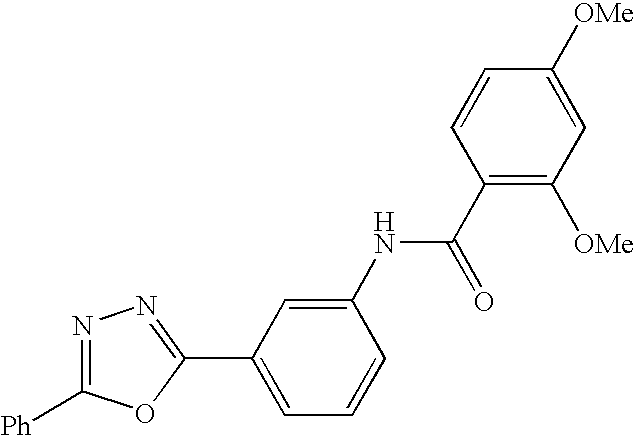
C1([Ph])=NN=C(C2=CC=CC(NC(=O)C3=C([OMe])C=C([OMe])C=C3)=C2)O1
